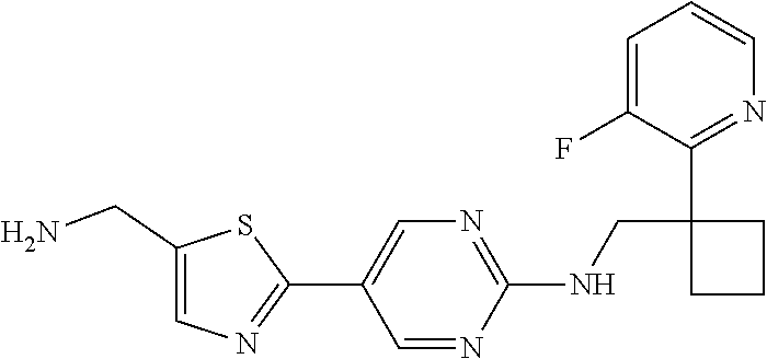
C1=C(F)C(C2(CNC3=NC=C(C4=NC=C(CN)S4)C=N3)CCC2)=NC=C1
